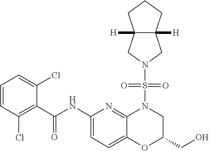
C1(C(NC2=CC=C3C(=N2)N(S(=O)(=O)N2CC4([H])C([H])(CCC4)C2)CC(CO)O3)=O)=C(Cl)C=CC=C1Cl
